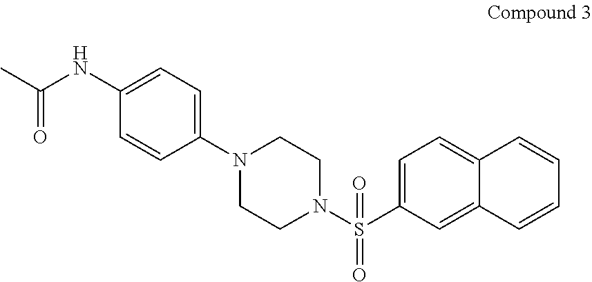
CC(NC1=CC=C(N2CCN(S(C3=CC=C4C(=C3)C=CC=C4)(=O)=O)CC2)C=C1)=O
